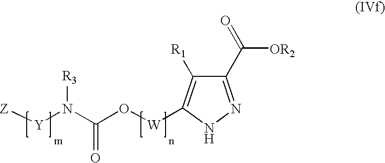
C1(C(=O)[OR2])=NNC([W]OC(N([Y][Z])[R3])=O)=C1[R1]
